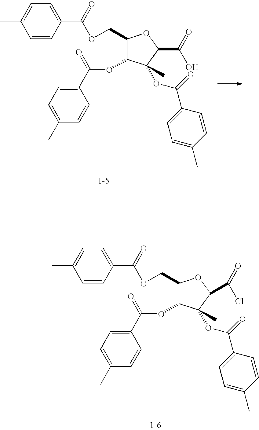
C1=CC(C(=O)OCC2C(OC(C3=CC=C(C)C=C3)=O)C(OC(=O)C3=CC=C(C)C=C3)(C)C(C(=O)O)O2)=CC=C1C.C1=CC(C(=O)OCC2C(OC(C3=CC=C(C)C=C3)=O)C(OC(=O)C3=CC=C(C)C=C3)(C)C(C(=O)Cl)O2)=CC=C1C
